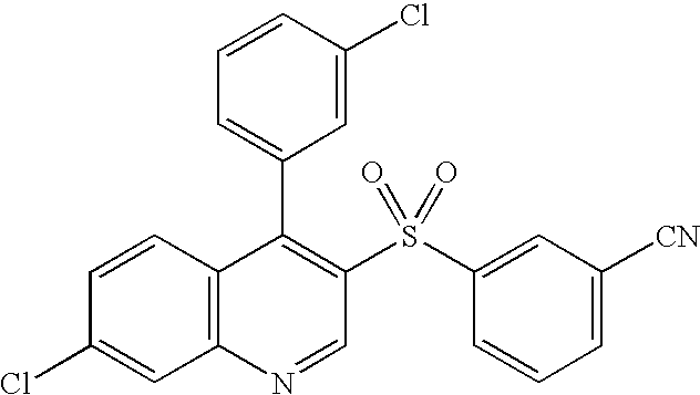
C12=C(C=CC(Cl)=C1)C(C1=CC=CC(Cl)=C1)=C(S(C1=CC([CN])=CC=C1)(=O)=O)C=N2
